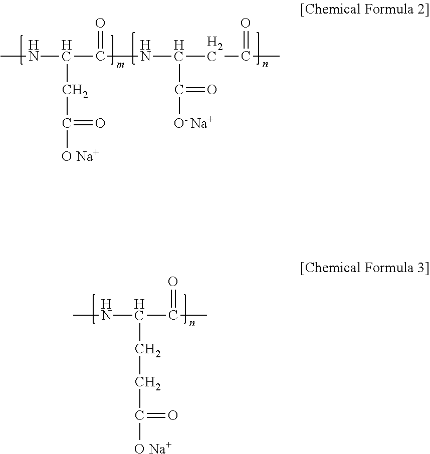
CNC(C(=O)NC(CC(=O)C)C([O- Na+])=O)CC(=O)[O Na+].CNC(C(=O)C)CCC(=O)[O Na+]
